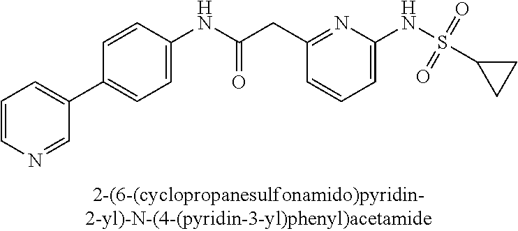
C1=C(NS(=O)(=O)C2CC2)N=C(CC(NC2=CC=C(C3=CC=CN=C3)C=C2)=O)C=C1
